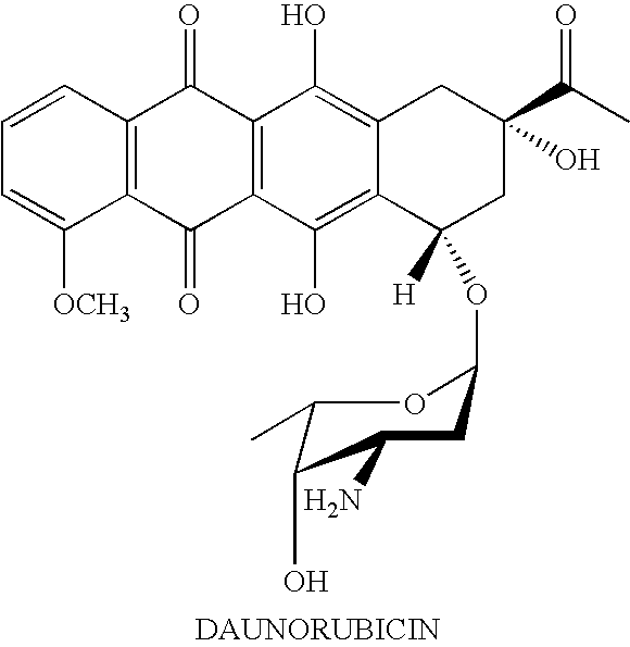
C1=CC2=C(C([OCH3])=C1)C(=O)C1=C(C2=O)C(O)=C2C(=C1O)C([H])(OC1CC(N)C(O)C(C)O1)CC(C(C)=O)(O)C2
